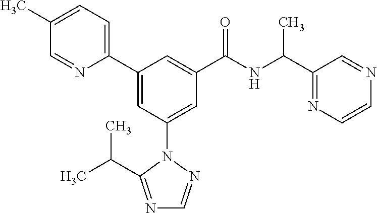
C1(C2=CC(N3N=CN=C3C(C)C)=CC(C(NC(C3=NC=CN=C3)C)=O)=C2)=CC=C(C)C=N1
